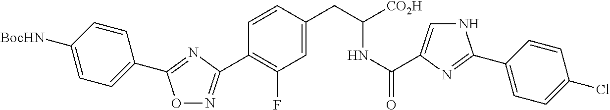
O1N=C(C2=C(F)C=C(CC(NC(=O)C3=CNC(C4=CC=C(Cl)C=C4)=N3)[CO2H])C=C2)N=C1C1=CC=C([BocHN])C=C1
